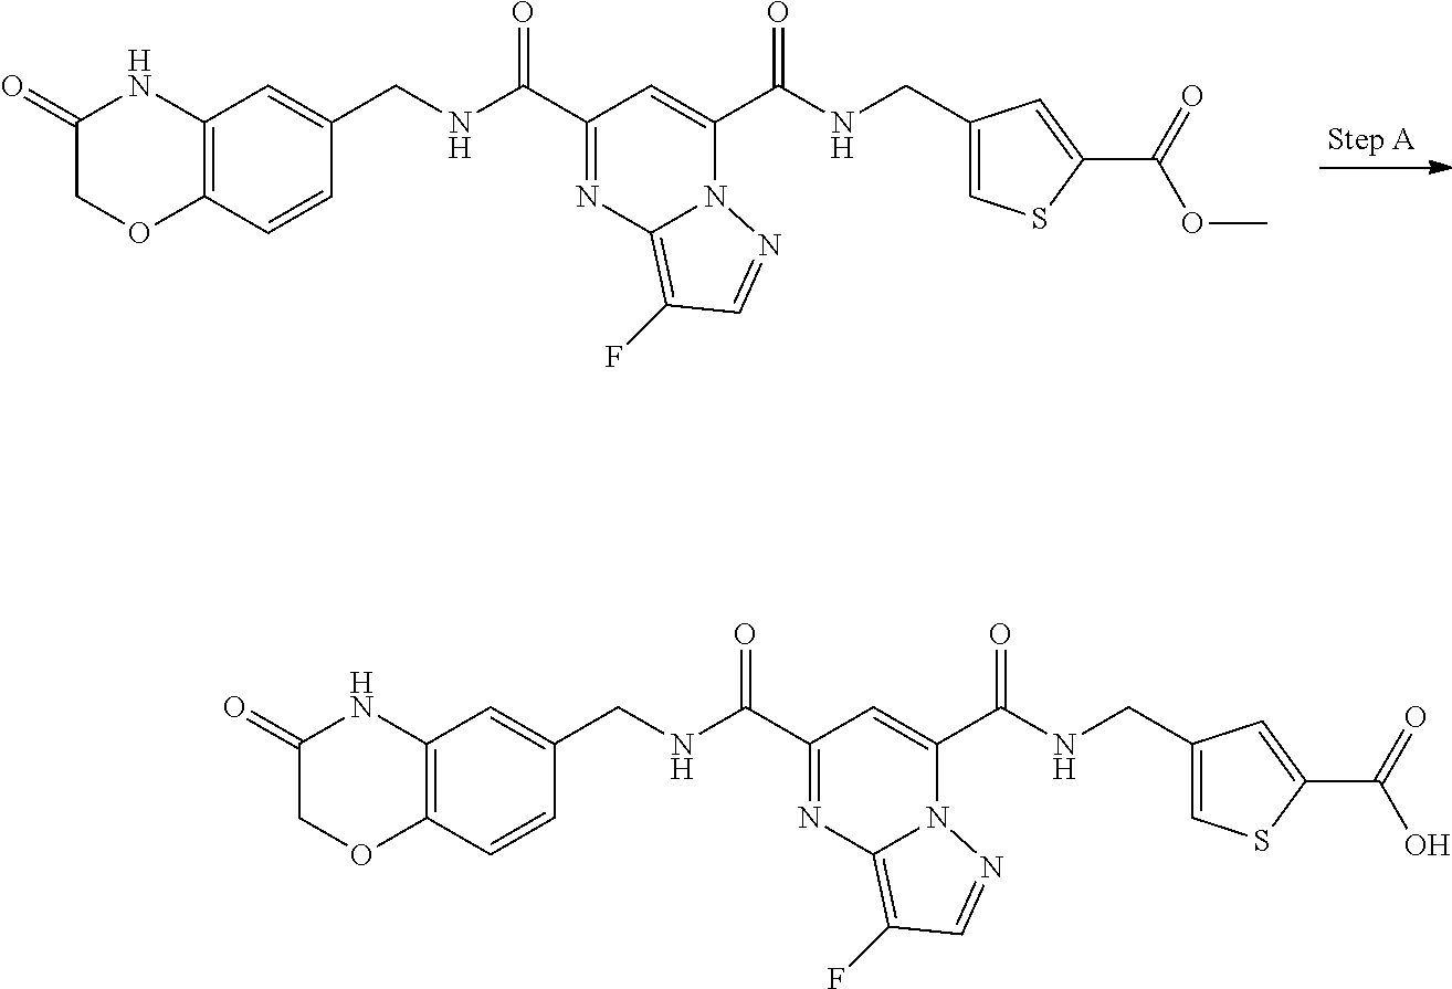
C12=C(C=CC(CNC(C3=NC4=C(F)C=NN4C(C(NCC4=CSC(C(OC)=O)=C4)=O)=C3)=O)=C1)OCC(=O)N2.C12=C(C=CC(CNC(C3=NC4=C(F)C=NN4C(C(NCC4=CSC(C(O)=O)=C4)=O)=C3)=O)=C1)OCC(=O)N2
